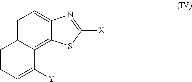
C12=CC=C3C(=C1SC([X])=N2)C([Y])=CC=C3
